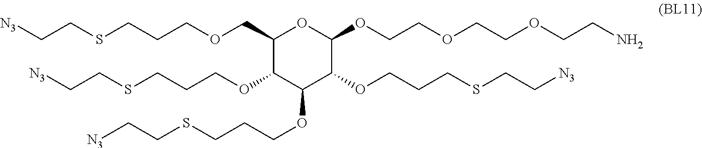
C1(COCCCSCC[N3])C(OCCCSCC[N3])C(OCCCSCC[N3])C(OCCCSCC[N3])C(OCCOCCOCCN)O1
